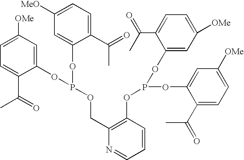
C1=C([OMe])C=C(OP(OC2=CC([MeO])=CC=C2C(C)=O)OCC2=C(OP(OC3=CC([OMe])=CC=C3C(=O)C)OC3=CC([OMe])=CC=C3C(=O)C)C=CC=N2)C(C(=O)C)=C1
